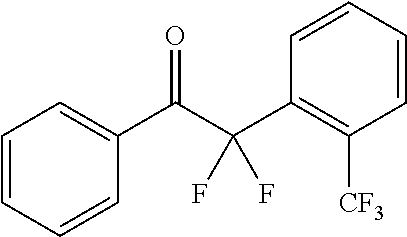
C1=CC=CC(C(C(C2=C([CF3])C=CC=C2)(F)F)=O)=C1
